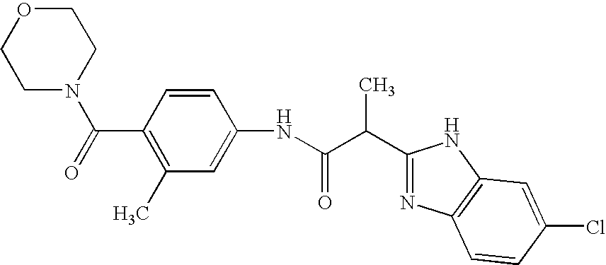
N(C(C(C1=NC2=C(N1)C=C(Cl)C=C2)C)=O)C1=CC(C)=C(C(=O)N2CCOCC2)C=C1
